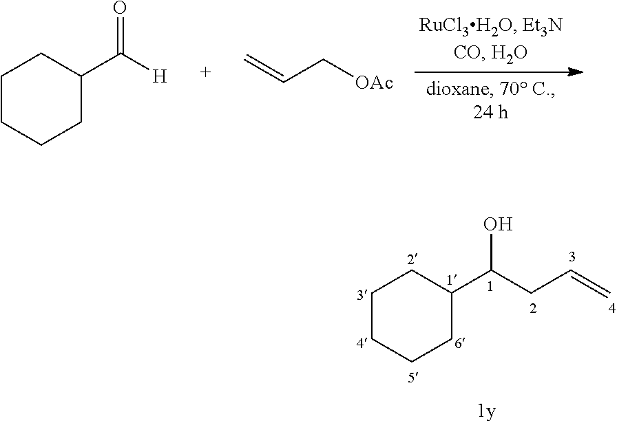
C=CC[OAc].O=C(C1CCCCC1)[H].C1(C(CC=C)O)CCCCC1
